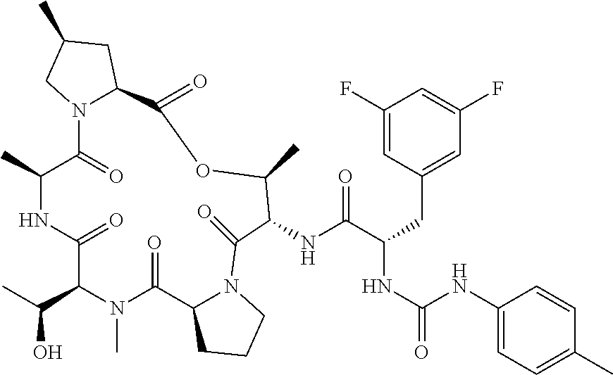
C1(F)=CC(CC(NC(=O)NC2=CC=C(C)C=C2)C(NC2C(=O)N3C(CCC3)C(=O)N(C)C(C(O)C)C(=O)NC(C)C(=O)N3C(CC(C)C3)C(=O)OC2C)=O)=CC(F)=C1
